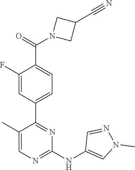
C1(C2=NC(NC3=CN(C)N=C3)=NC=C2C)=CC=C(C(N2CC(C#N)C2)=O)C(F)=C1
